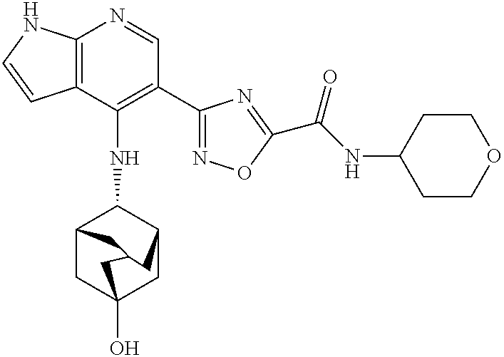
C12=C(C(NC3C4CC5(O)CC3CC(C4)C5)=C(C3=NOC(C(NC4CCOCC4)=O)=N3)C=N1)C=CN2
